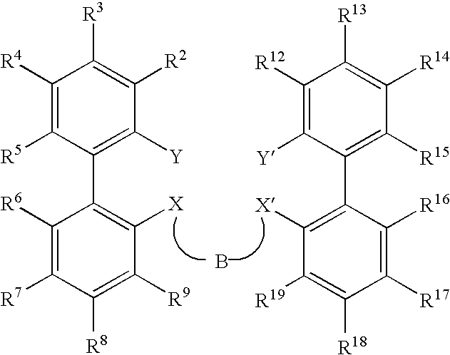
B.C1([R6])=C([R7])C([R8])=C([R9])C([X])=C1C1=C([Y])C([R2])=C([R3])C([R4])=C1[R5].C1([R16])=C([R17])C([R18])=C([R19])C([X])=C1C1=C([R15])C([R14])=C([R13])C([R12])=C1[Y]
